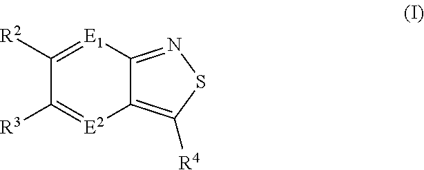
C12=C([R4])SN=C1[E1]=C([R2])C([R3])=[E2]2
